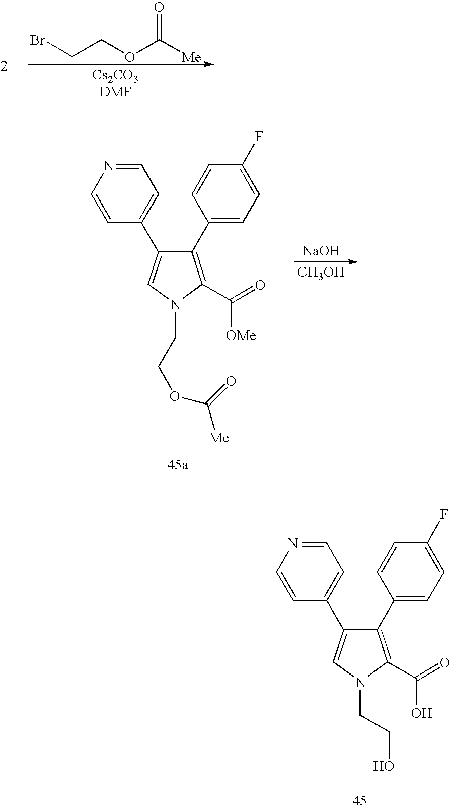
BrCCOC([Me])=O.C1(C2=CC=C(F)C=C2)=C(C(=O)O)N(CCO)C=C1C1=CC=NC=C1.C1(C2=CC=C(F)C=C2)=C(C(=O)[OMe])N(CCOC([Me])=O)C=C1C1=CC=NC=C1.[NaOH].[CH3OH]
